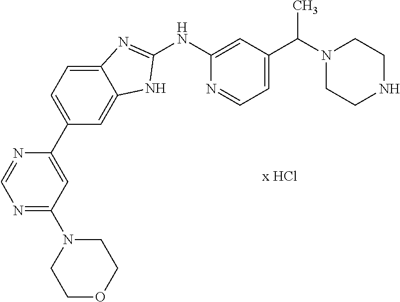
N1=C(N2CCOCC2)C=C(C2=CC=C3C(=C2)NC(NC2=CC(C(N4CCNCC4)C)=CC=N2)=N3)N=C1
